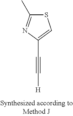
S1C(C)=NC(C#C[H])=C1
